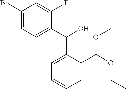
C1(Br)=CC=C(C(O)C2=CC=CC=C2C(OCC)OCC)C(F)=C1
